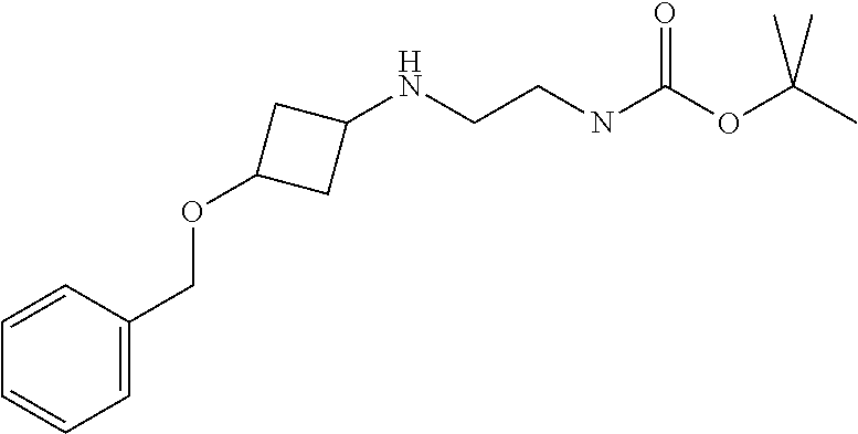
C1=CC(COC2CC(NCCNC(OC(C)(C)C)=O)C2)=CC=C1
